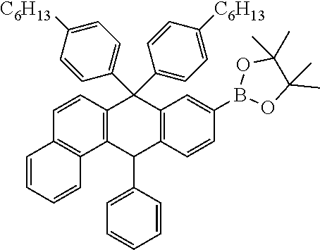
C1=CC=CC2=C1C=CC1=C2C(C2=CC=CC=C2)C2=C(C1(C1=CC=C([C6H13])C=C1)C1=CC=C([C6H13])C=C1)C=C(B1OC(C)(C)C(C)(C)O1)C=C2
